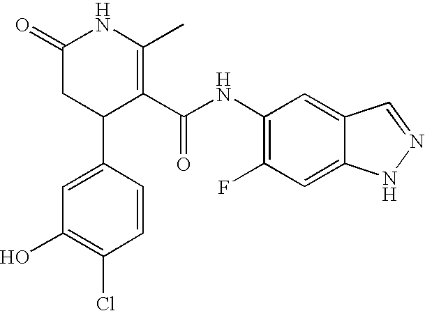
C1(=O)CC(C2=CC(O)=C(Cl)C=C2)C(C(NC2=C(F)C=C3C(=C2)C=NN3)=O)=C(C)N1
